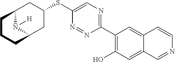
C1(C2=C(O)C=C3C(=C2)C=CN=C3)=NC=C(SC2CC3N([H])C(C2)CCC3)N=N1
